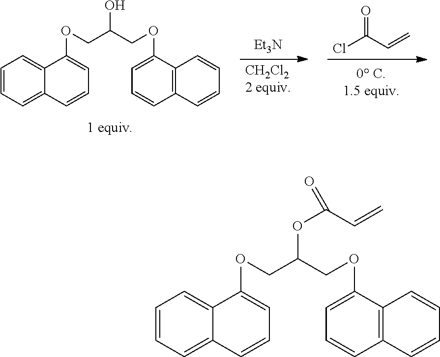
ClC(C=C)=O.[Et3N].[CH2Cl22 equiv].C1=CC=C2C(=C1)C(OCC(O)COC1=CC=CC3=C1C=CC=C3)=CC=C2.C1=CC=C2C(=C1)C(OCC(OC(C=C)=O)COC1=CC=CC3=C1C=CC=C3)=CC=C2
